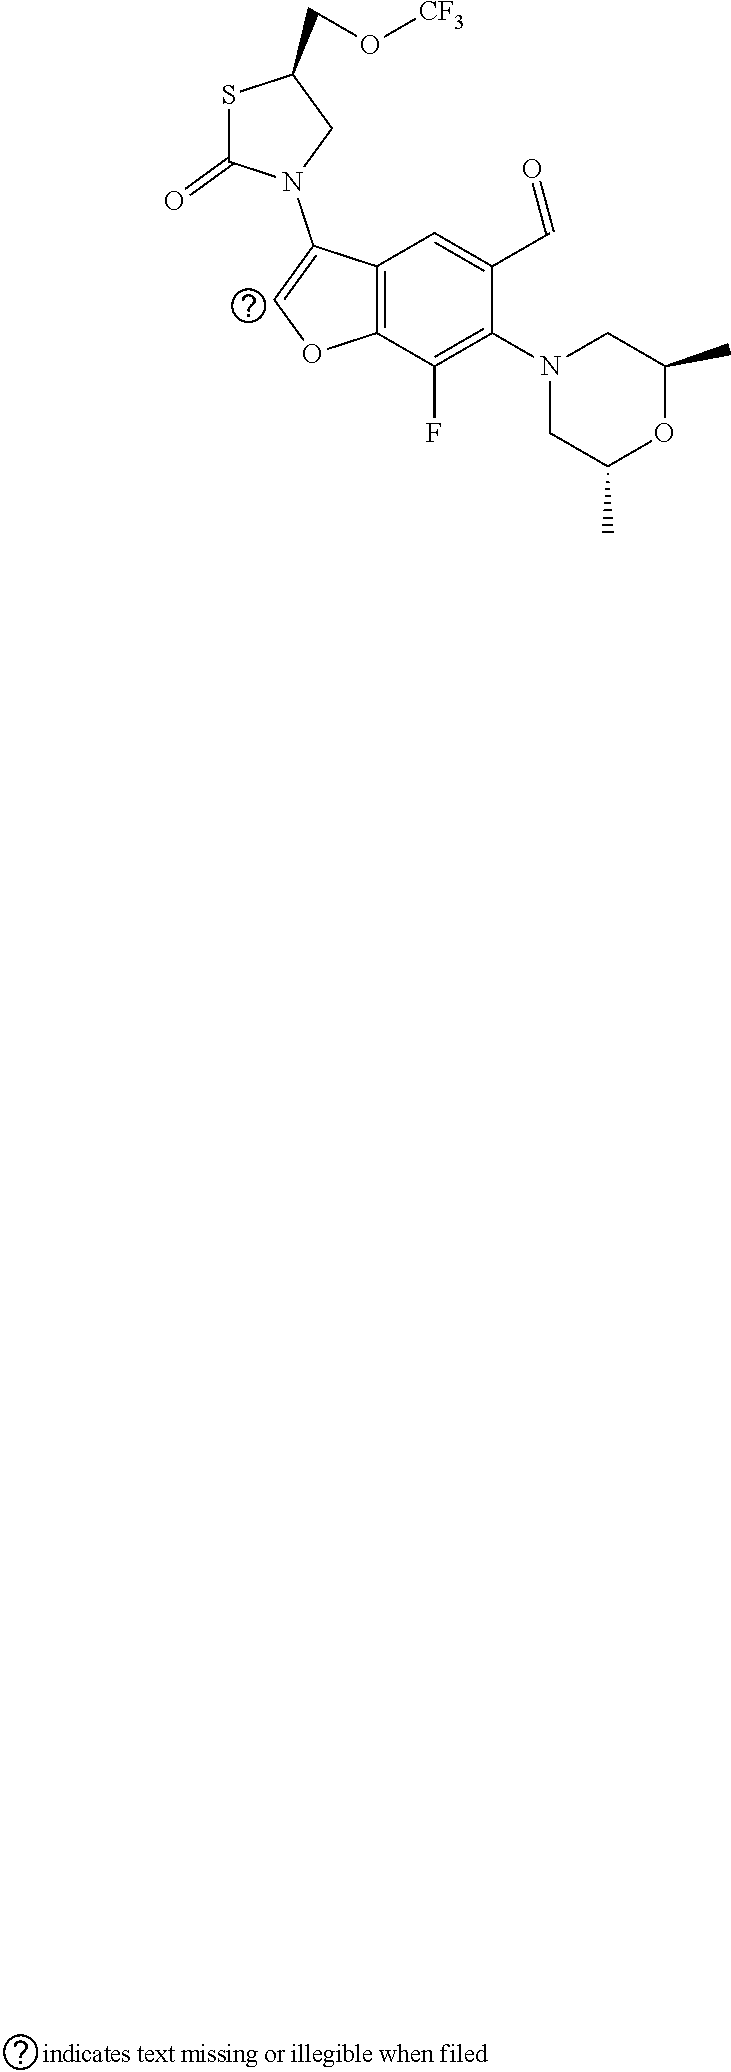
S1C(=O)N(C2=COC3=C2C=C(C=O)C(N2CC(C)OC(C)C2)=C3F)CC1CO[CF3]
